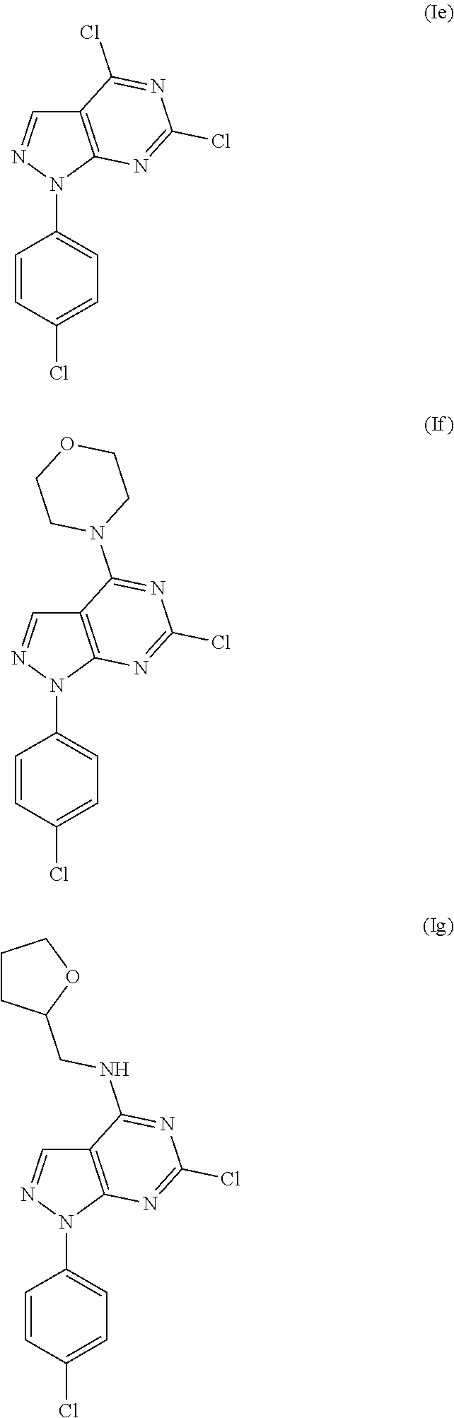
C1=CC(Cl)=CC=C1N1C2=C(C=N1)C(Cl)=NC(Cl)=N2.C1=CC(Cl)=CC=C1N1C2=C(C=N1)C(N1CCOCC1)=NC(Cl)=N2.C1=CC(Cl)=CC=C1N1C2=C(C=N1)C(NCC1OCCC1)=NC(Cl)=N2
